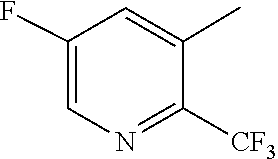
C1([CF3])=NC=C(F)C=C1C
